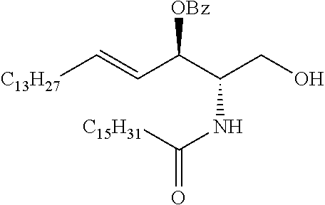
[OBz]C(C(CO)NC([C15H31])=O)C=C[C13H27]
